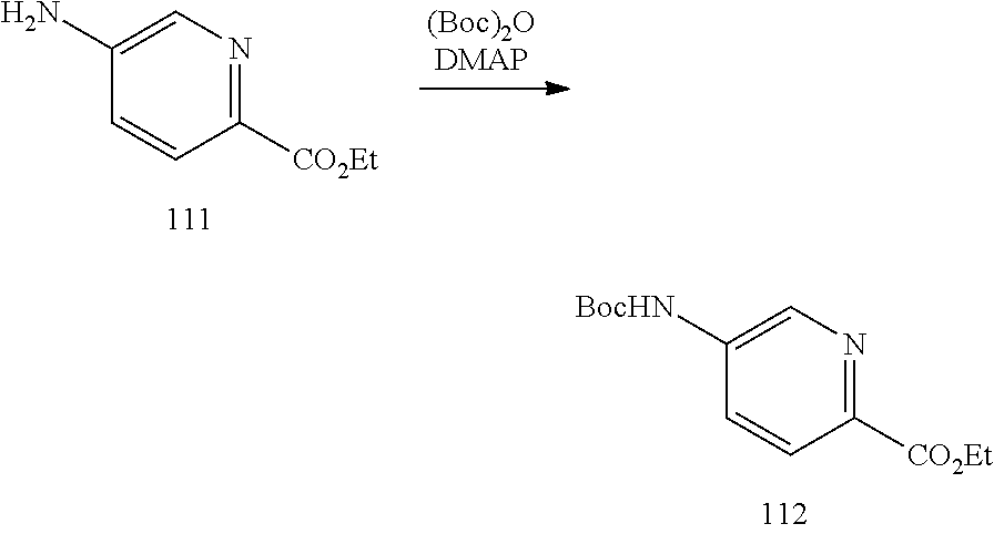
C1([CO2Et])=NC=C(N)C=C1.C1([CO2Et])=NC=C([BocHN])C=C1
